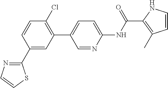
C1(C2=CC(C3=CC=C(NC(=O)C4=C(C)C=CN4)N=C3)=C(Cl)C=C2)=NC=CS1
